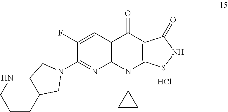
Cl.C1(F)=CC2=C(N=C1N1CC3C(NCCC3)C1)N(C1CC1)C1=C(C2=O)C(=O)NS1
